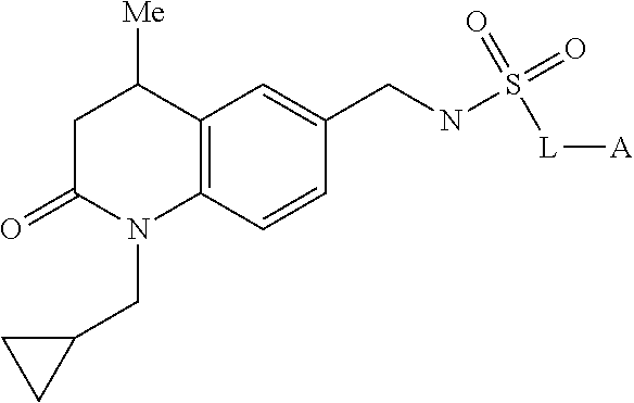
C1C(=O)N(CC2CC2)C2=C(C1[Me])C=C(CNS(=O)(=O)[L][A])C=C2
